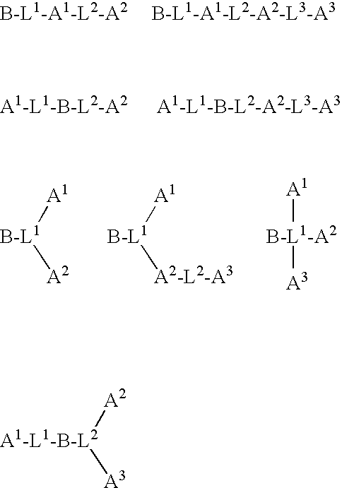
[A1][B-L1][A2].[A1][B-L1][A2-L2-A3].[B-L1-A2]([A1])[A3].[A2][A1-L1-B-L2][A3]
